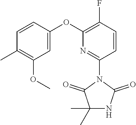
C1=CC(OC2=C(F)C=CC(N3C(=O)C(C)(C)NC3=O)=N2)=CC(OC)=C1C
